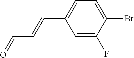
C1=C(F)C(Br)=CC=C1C=CC=O
